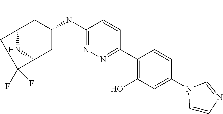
C1(N(C2CC3CC(F)(F)C(C2)N3)C)=NN=C(C2=C(O)C=C(N3C=CN=C3)C=C2)C=C1
